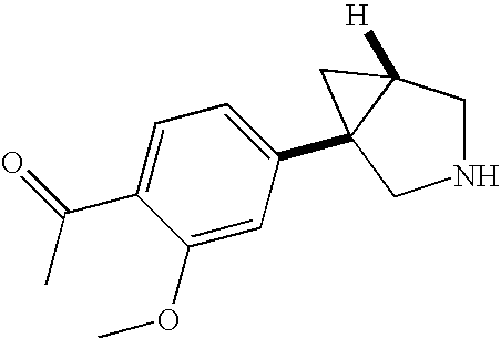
N1CC2([H])C(C3=CC=C(C(=O)C)C(OC)=C3)(C1)C2
